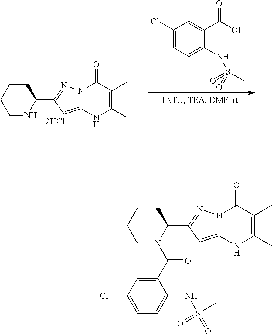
C1(Cl)=CC=C(NS(=O)(C)=O)C(C(O)=O)=C1.C1CCCNC1C1=NN2C(=C1)NC(C)=C(C)C2=O.C1CCCN(C(C2=CC(Cl)=CC=C2NS(=O)(=O)C)=O)C1C1=NN2C(=C1)NC(C)=C(C)C2=O
